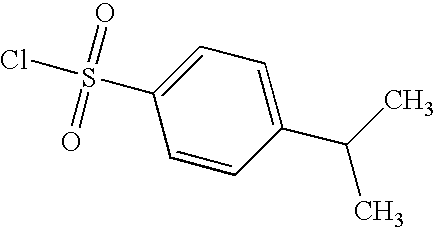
C1=CC(C(C)C)=CC=C1S(Cl)(=O)=O
